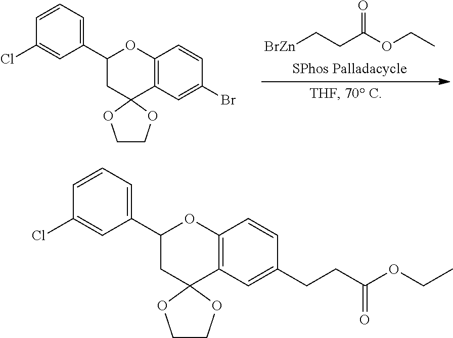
[BrZn]CCC(OCC)=O.C1=CC=C(C2CC3(C4=C(O2)C=CC(Br)=C4)OCCO3)C=C1Cl.C1=CC=C(C2CC3(C4=C(O2)C=CC(CCC(OCC)=O)=C4)OCCO3)C=C1Cl
